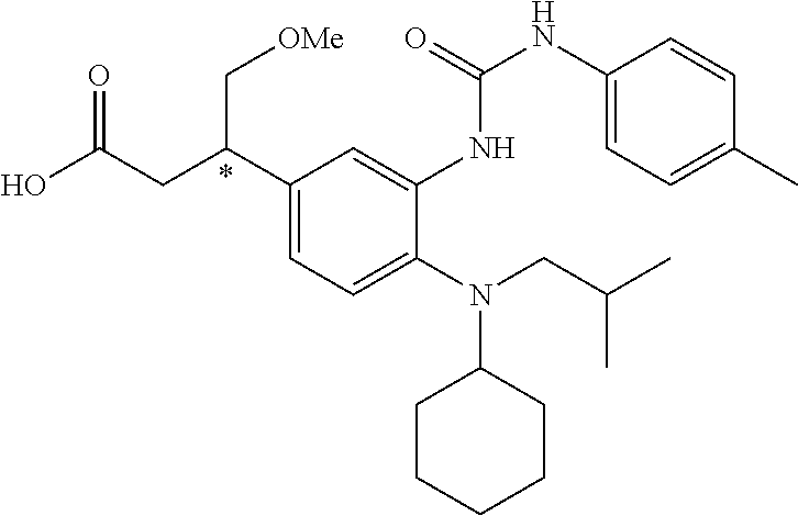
C1(C(CC(O)=O)C[OMe])=CC=C(N(CC(C)C)C2CCCCC2)C(NC(NC2=CC=C(C)C=C2)=O)=C1
